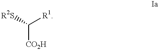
C([CO2H])([R1])[R2S]
